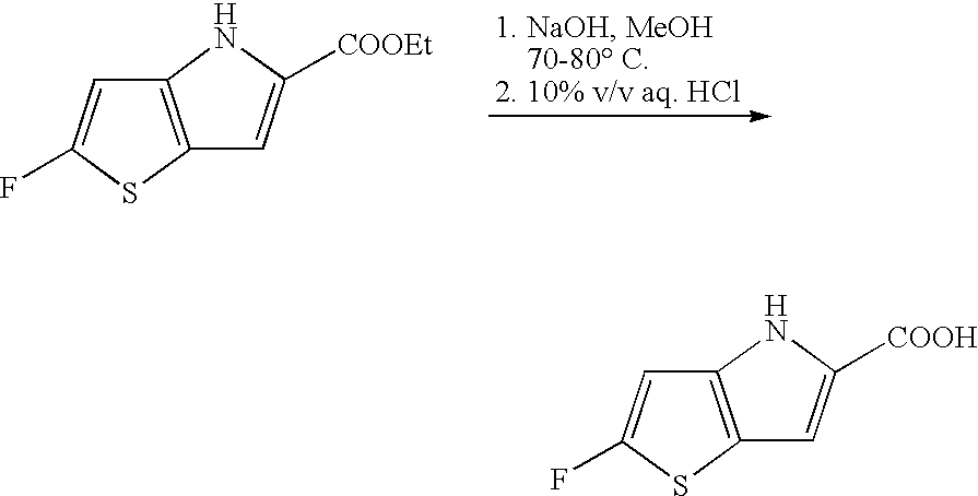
C12=C(SC(F)=C1)C=C([COOEt])N2.C12=C(SC(F)=C1)C=C([COOH])N2
